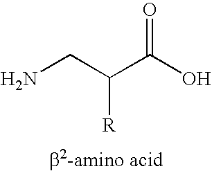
NCC(C(O)=O)[R]
